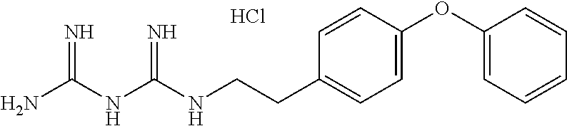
C(CC1=CC=C(OC2=CC=CC=C2)C=C1)NC(NC(N)=N)=N.Cl
